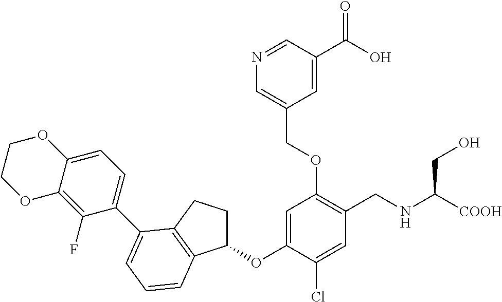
C1(OC2=CC(OCC3=CN=CC(C(O)=O)=C3)=C(CNC([COOH])CO)C=C2Cl)CCC2=C1C=CC=C2C1=CC=C2C(=C1F)OCCO2
